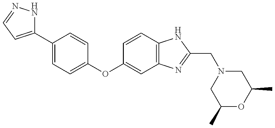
C1(C2=CC=C(OC3=CC4=C(C=C3)NC(CN3CC(C)OC(C)C3)=N4)C=C2)=CC=NN1
